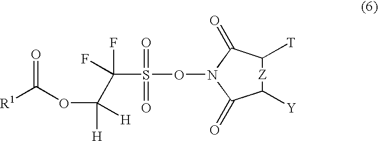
[R1]C(OC(C(F)(S(ON1C(=O)C([T])[Z]C([Y])C1=O)(=O)=O)F)([H])[H])=O
